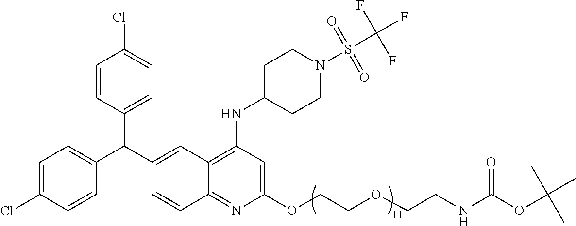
C1=CC(C(C2=CC3=C(NC4CCN(S(C(F)(F)F)(=O)=O)CC4)C=C(OCCOCCNC(OC(C)(C)C)=O)N=C3C=C2)C2=CC=C(Cl)C=C2)=CC=C1Cl
